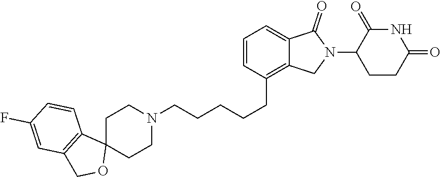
N1(CCCCCC2=C3C(=CC=C2)C(=O)N(C2CCC(=O)NC2=O)C3)CCC2(CC1)C1=C(CO2)C=C(F)C=C1
